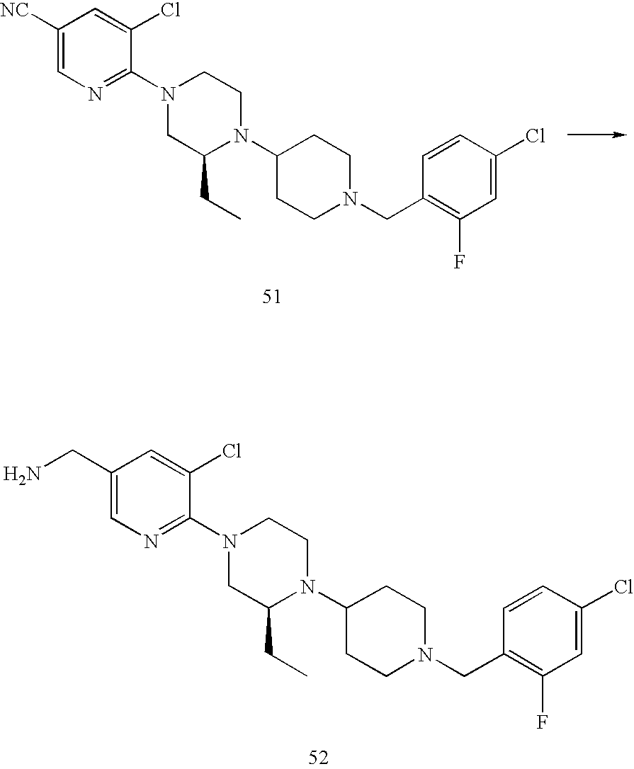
C1([NC])=CN=C(N2CC(CC)N(C3CCN(CC4=C(F)C=C(Cl)C=C4)CC3)CC2)C(Cl)=C1.C1(CN)=CN=C(N2CC(CC)N(C3CCN(CC4=C(F)C=C(Cl)C=C4)CC3)CC2)C(Cl)=C1
